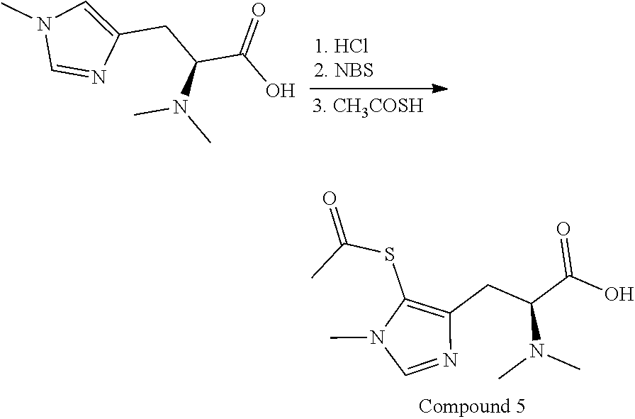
C1=NC(CC(C(O)=O)N(C)C)=CN1C.C1=NC(CC(C(O)=O)N(C)C)=C(SC(=O)C)N1C
